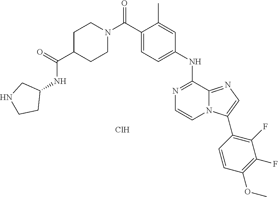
C1C(C(=O)NC2CNCC2)CCN(C(C2=CC=C(NC3=NC=CN4C3=NC=C4C3=C(F)C(F)=C(OC)C=C3)C=C2C)=O)C1.Cl
